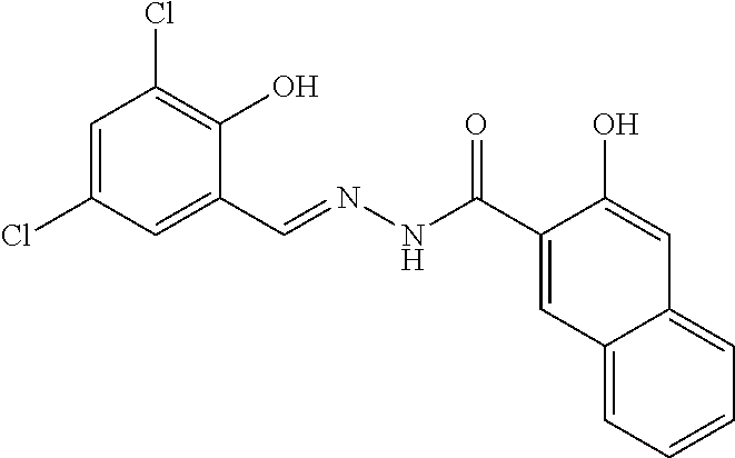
C1=C(Cl)C=C(C=NNC(C2=CC3=CC=CC=C3C=C2O)=O)C(O)=C1Cl
